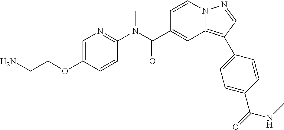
C1=CN2C(=C(C3=CC=C(C(=O)NC)C=C3)C=N2)C=C1C(N(C1=NC=C(OCCN)C=C1)C)=O
